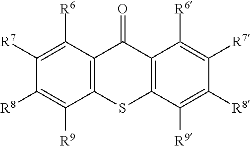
C1([R7])=C([R6])C2=C(C([R9])=C1[R8])SC1=C(C2=O)C([R6])=C([R7])C([R8])=C1[R9]
